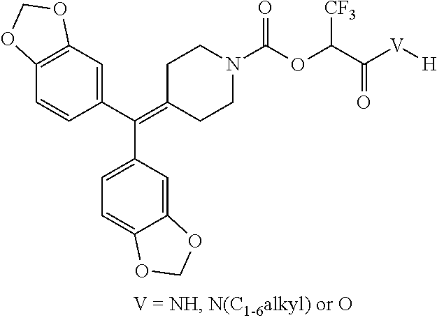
C1(C(=C2CCN(C(OC(C([V][H])=O)[CF3])=O)CC2)C2=CC=C3C(=C2)OCO3)=CC2=C(C=C1)OCO2
